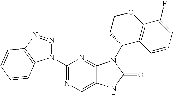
C12=CN=C(N3N=NC4=C3C=CC=C4)N=C1N(C1C3=C(C(F)=CC=C3)OCC1)C(=O)N2
